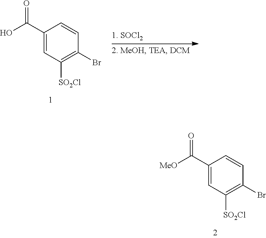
C1(C(O)=O)=CC([SO2Cl])=C(Br)C=C1.C1(C([MeO])=O)=CC([SO2Cl])=C(Br)C=C1
